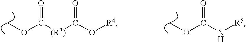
COC(N[R5])=O.COC([(R3)]C(O[R4])=O)=O
